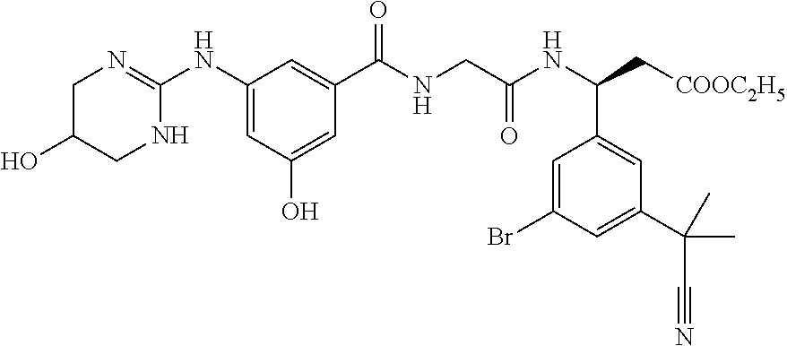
C1C(O)CNC(NC2=CC(O)=CC(C(NCC(=O)NC(C3=CC(C(C)(C)C#N)=CC(Br)=C3)C[COOC2H5])=O)=C2)=N1
